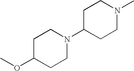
C1(OC)CCN(C2CCN(C)CC2)CC1
